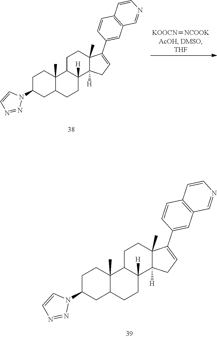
C1C(N2C=CN=N2)CC2C(C)(C1)C1C([H])(CC2)C2([H])C(C)(CC1)C(C1=CC3=C(C=C1)C=CN=C3)=CC2.[KOOCN]=[NCOOK].C1C(N2C=CN=N2)CC2C(C)(C1)C1C([H])(CC2)C2([H])C(C)(CC1)C(C1=CC3=C(C=C1)C=CN=C3)=CC2
